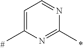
C1=C(C)N=C(C)N=C1
